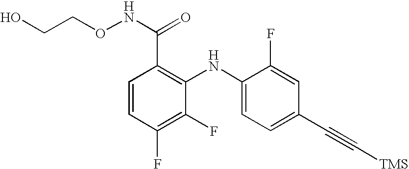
C1=CC(F)=C(F)C(NC2=CC=C(C#C[TMS])C=C2F)=C1C(NOCCO)=O
